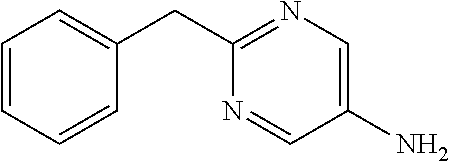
C1(CC2=NC=C(N)C=N2)=CC=CC=C1
